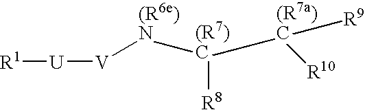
[R1][U][V][(R6e)N][(R7)C]([(R7a)C]([R9])[R10])[R8]
